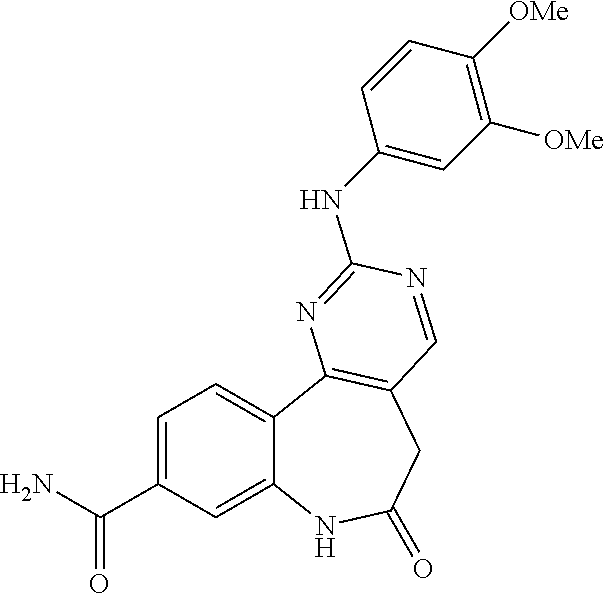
C1=C(C(N)=O)C=C2C(=C1)C1=C(CC(=O)N2)C=NC(NC2=CC([OMe])=C([OMe])C=C2)=N1
